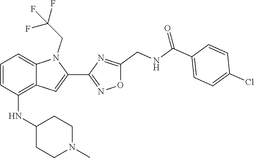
C12=CC=CC(NC3CCN(C)CC3)=C1C=C(C1=NOC(CNC(C3=CC=C(Cl)C=C3)=O)=N1)N2CC(F)(F)F
